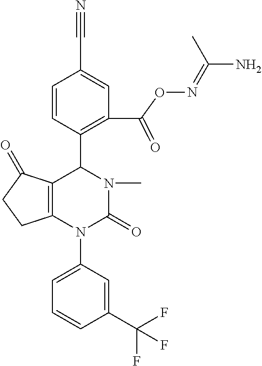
N#CC1=CC(C(ON=C(N)C)=O)=C(C2C3=C(N(C4=CC=CC(C(F)(F)F)=C4)C(=O)N2C)CCC3=O)C=C1
